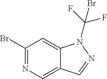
C1(Br)=NC=C2C(=C1)N(C(F)(F)Br)N=C2
